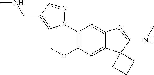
N1(C2=C(OC)C=C3C(=C2)N=C(NC)C32CCC2)N=CC(CNC)=C1
